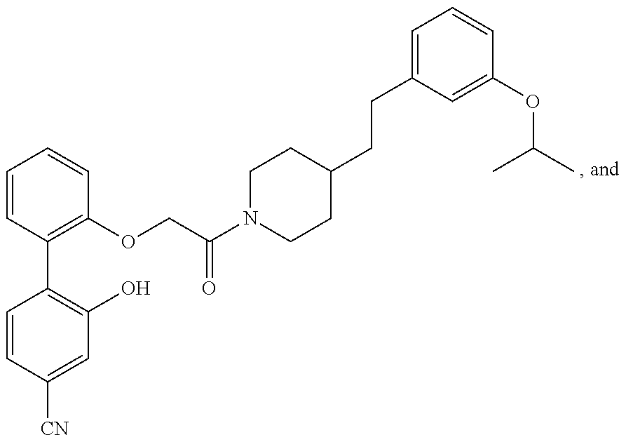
C1=CC([CN])=CC(O)=C1C1=C(OCC(N2CCC(CCC3=CC=CC(OC(C)C)=C3)CC2)=O)C=CC=C1
